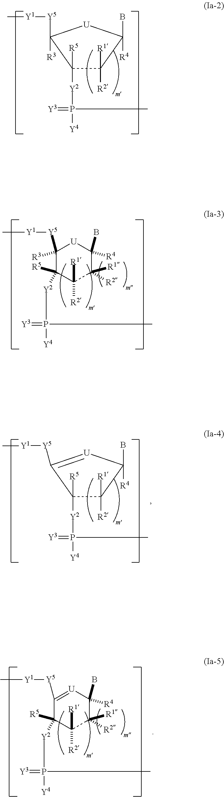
C1([Y2]P(C)([Y4])=[Y3])([R5])C([R3])([Y5][Y1]C)[U]C([R4])(B)C1([R2])[R1].C1([Y5][Y1]C)([R3])C([R5])([Y2]P(C)([Y4])=[Y3])C([R1])([R2])C([R1])([R2])C(B)([R4])[U]1.C1([Y5][Y1]C)=[U]C(B)([R4])C([R1])([R2])C([R1])([R2])C1([R5])[Y2]P(C)([Y4])=[Y3].C1([Y2]P(C)([Y4])=[Y3])([R5])C([R2])([R1])C([R4])(B)[U]=C1[Y5][Y1]C
